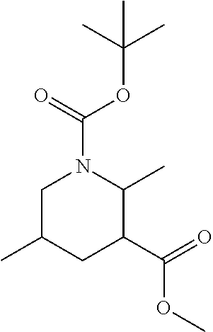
C1C(C)CC(C(=O)OC)C(C)N1C(=O)OC(C)(C)C
